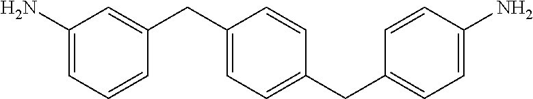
C1(N)=CC=CC(CC2=CC=C(CC3=CC=C(N)C=C3)C=C2)=C1
